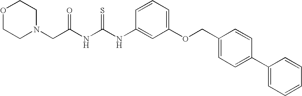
C1=CC(NC(NC(CN2CCOCC2)=O)=S)=CC(OCC2=CC=C(C3=CC=CC=C3)C=C2)=C1
